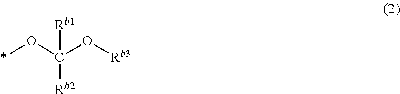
*OC(O[Rb3])([Rb1])[Rb2]
